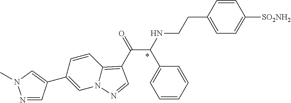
N1=CC(C2=CN3C(=C(C(=O)C(NCCC4=CC=C([SO2NH2])C=C4)C4=CC=CC=C4)C=N3)C=C2)=CN1C
